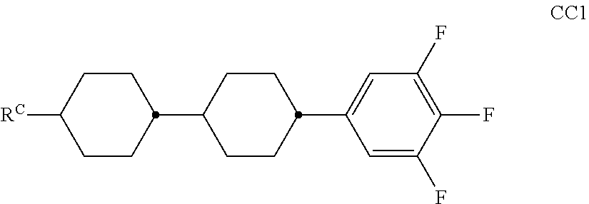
C1([RC])CCC(C2CCC(C3=CC(F)=C(F)C(F)=C3)CC2)CC1
